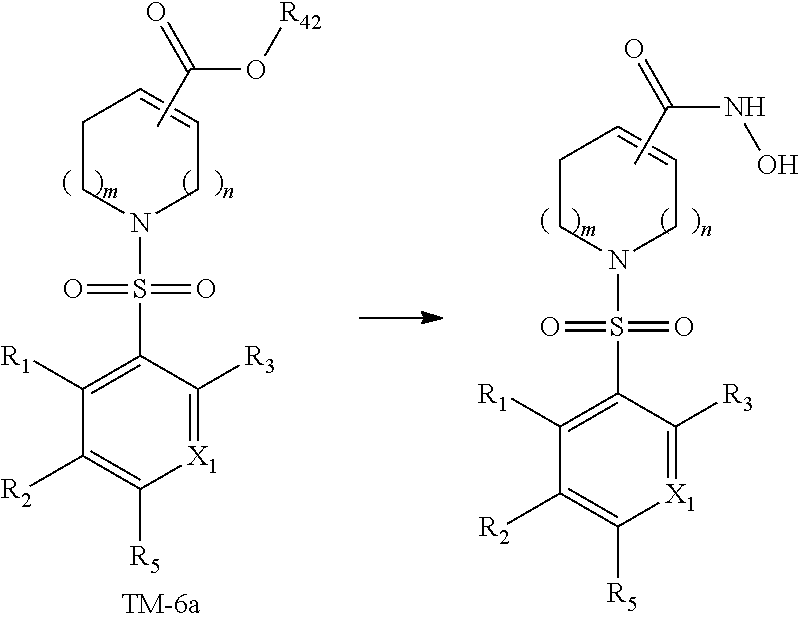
CC(O[R42])=O.C1CN(S(C2=C([R1])C([R2])=C([R5])[X1]=C2[R3])(=O)=O)CC=C1.CC(NO)=O.C1CN(S(C2=C([R1])C([R2])=C([R5])[X1]=C2[R3])(=O)=O)CC=C1
